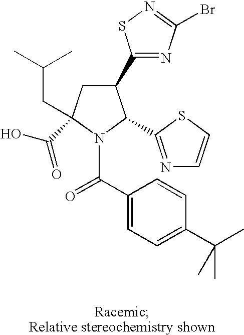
C1(C2=NC(Br)=NS2)CC(C(O)=O)(CC(C)C)N(C(C2=CC=C(C(C)(C)C)C=C2)=O)C1C1=NC=CS1
